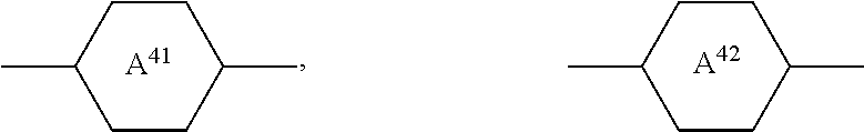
C1(C)CCC(C)CC1.[A41].C1(C)CCC(C)CC1.[A42]
